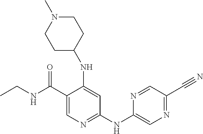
C1(C(NCC)=O)=CN=C(NC2=CN=C(C#N)C=N2)C=C1NC1CCN(C)CC1
